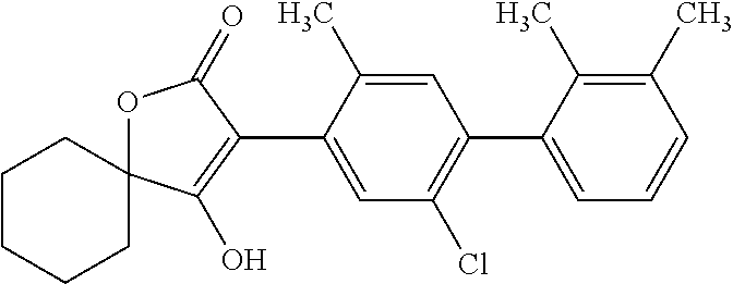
C1CCCC2(C1)OC(=O)C(C1=CC(Cl)=C(C3=CC=CC(C)=C3C)C=C1C)=C2O
